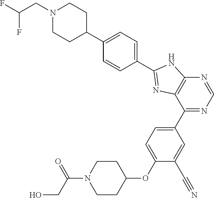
C1CC(OC2=CC=C(C3=NC=NC4=C3N=C(C3=CC=C(C5CCN(CC(F)F)CC5)C=C3)N4)C=C2C#N)CCN1C(CO)=O
